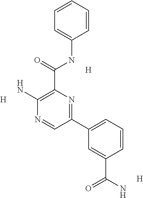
C1=CC=CC(NC(C2=C(N)N=CC(C3=CC=CC(C(=O)N)=C3)=N2)=O)=C1.[H].[H].[H]
